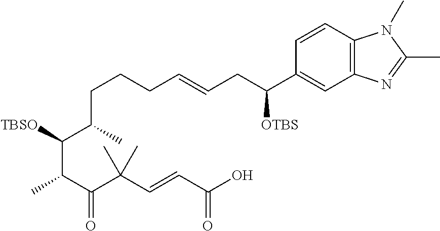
C(CCC=CCC(C1=CC2=C(C=C1)N(C)C(C)=N2)[OTBS])C(C(C(C)C(C(C=CC(O)=O)(C)C)=O)[TBSO])C
